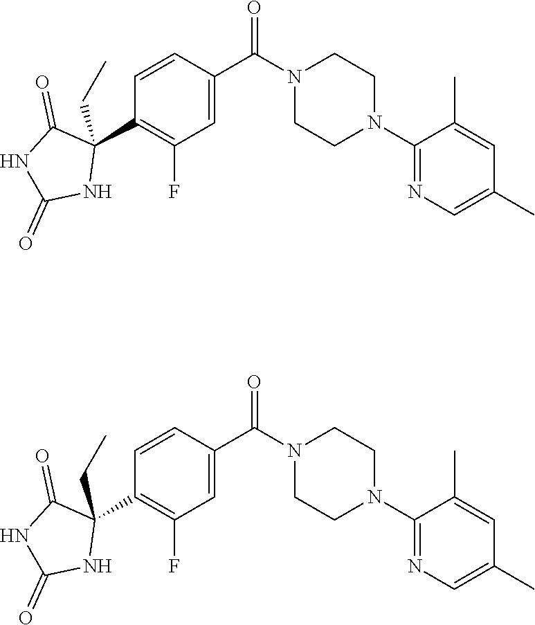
O=C(N1CCN(C2=NC=C(C)C=C2C)CC1)C1=CC(F)=C(C2(CC)C(=O)NC(=O)N2)C=C1.O=C(N1CCN(C2=NC=C(C)C=C2C)CC1)C1=CC(F)=C(C2(CC)C(=O)NC(=O)N2)C=C1
